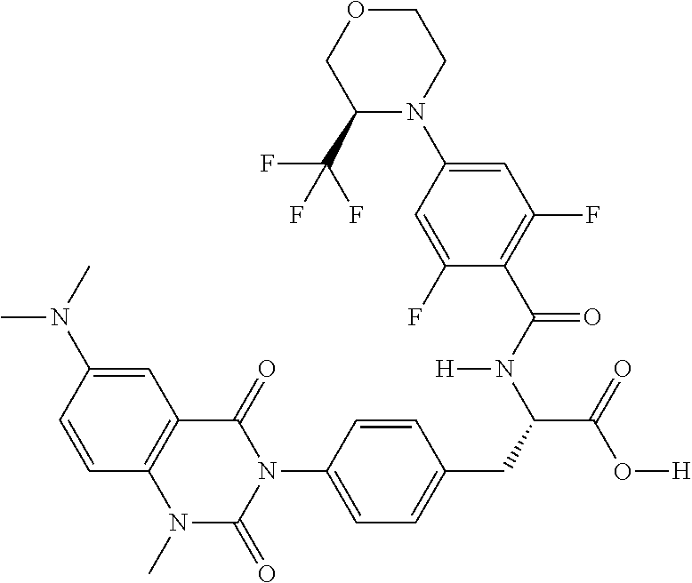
C12=C(C(=O)N(C3=CC=C(CC(C(=O)O[H])N(C(C4=C(F)C=C(N5CCOCC5C(F)(F)F)C=C4F)=O)[H])C=C3)C(=O)N1C)C=C(N(C)C)C=C2
